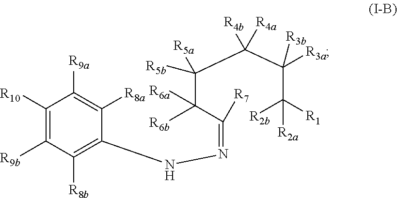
C1([R10])=C([R9b])C([R8b])=C(NN=C(C(C([R5b])([R5a])C(C(C([R2b])([R2a])[R1])([R3a])[R3b])([R4b])[R4a])([R6a])[R6b])[R7])C([R8a])=C1[R9a]
